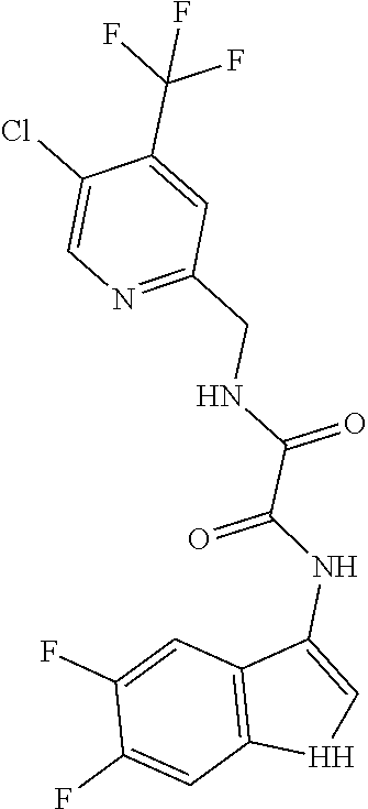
C1=C(C(F)(F)F)C(Cl)=CN=C1CNC(C(=O)NC1=C[H]C2=C1C=C(F)C(F)=C2)=O
